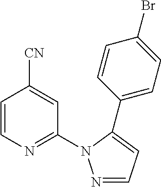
C1=CN=C(N2N=CC=C2C2=CC=C(Br)C=C2)C=C1[CN]
